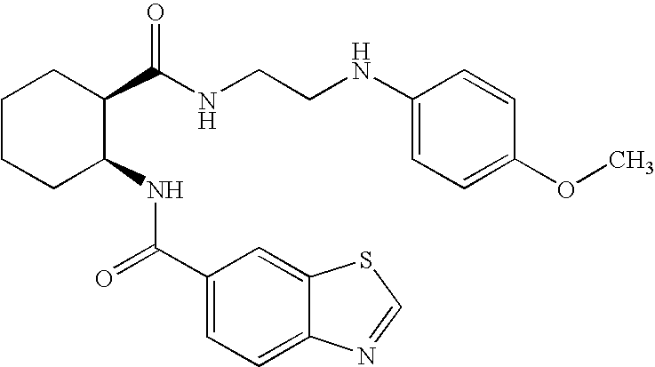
C1CCC(NC(C2=CC=C3C(=C2)SC=N3)=O)C(C(NCCNC2=CC=C(OC)C=C2)=O)C1
